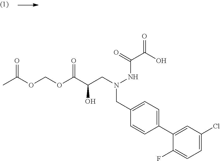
C(OC(C(CN(NC(=O)C(=O)O)CC1=CC=C(C2=CC(Cl)=CC=C2F)C=C1)O)=O)OC(C)=O
